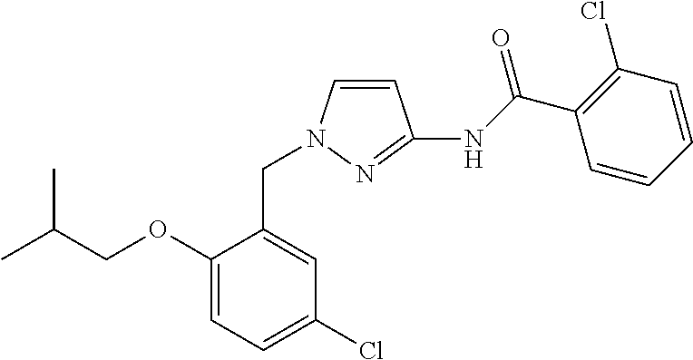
C1(Cl)=CC=C(OCC(C)C)C(CN2C=CC(NC(C3=C(Cl)C=CC=C3)=O)=N2)=C1
